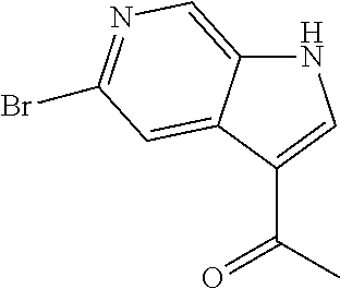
N1C2=CN=C(Br)C=C2C(C(C)=O)=C1
